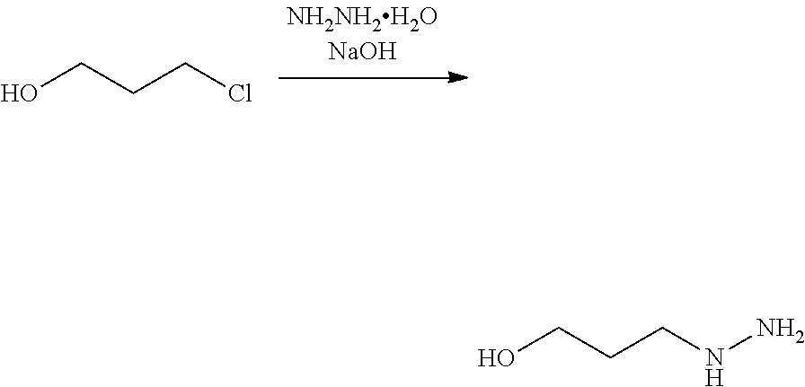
OCCCCl.OCCCNN
